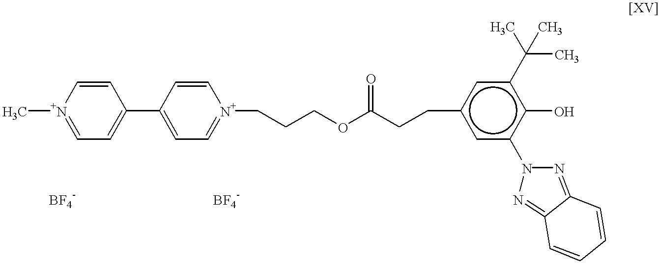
C1(C2=CC=[N+](C)C=C2)=CC=[N+](CCCOC(CCc2cc(N3N=C4C(=N3)C=CC=C4)c(O)c(C(C)(C)C)c2)=O)C=C1.[BF4-].[BF4-]
